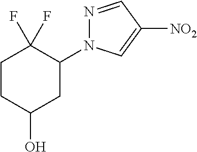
C1CC(O)CC(N2N=CC([NO2])=C2)C1(F)F
